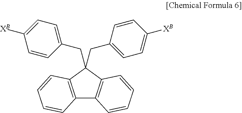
C12=C(C=CC=C1)C(CC1=CC=C([XB])C=C1)(CC1=CC=C([XB])C=C1)C1=C2C=CC=C1
